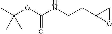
C(NCCC1OC1)(=O)OC(C)(C)C
